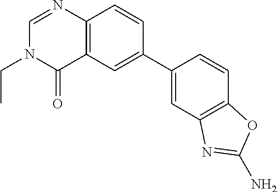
C1=C(C2=CC3=C(N=CN(CC)C3=O)C=C2)C=CC2=C1N=C(N)O2
